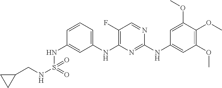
C1=CC=C(NC2=C(F)C=NC(NC3=CC(OC)=C(OC)C(OC)=C3)=N2)C=C1NS(NCC1CC1)(=O)=O
